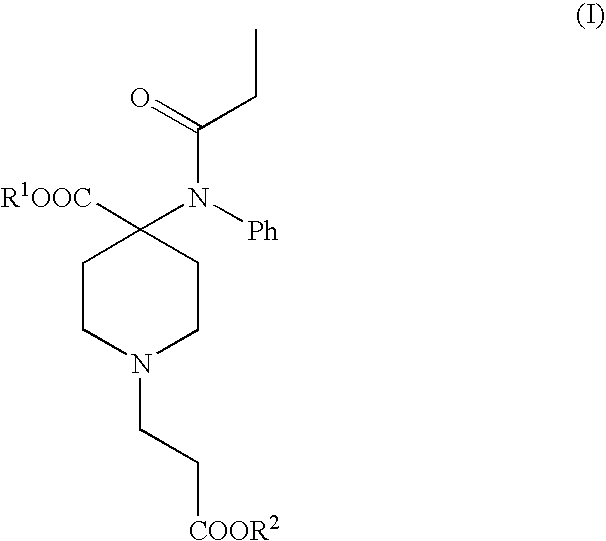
C1CN(CC[COOR2])CCC1([R1OOC])N(C(=O)CC)[Ph]
